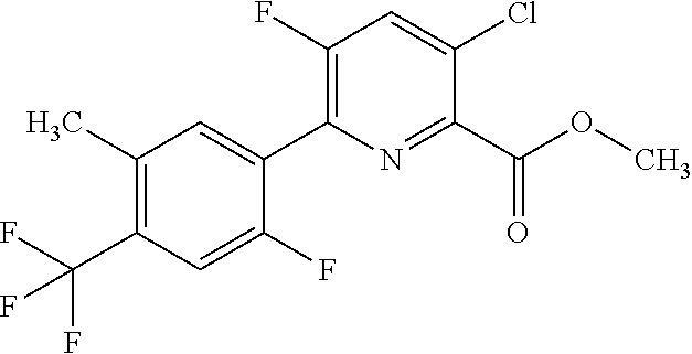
O(C)C(C1=NC(C2=CC(C)=C(C(F)(F)F)C=C2F)=C(F)C=C1Cl)=O
